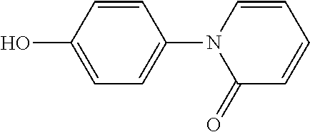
C1=C(O)C=CC(N2C(=O)C=CC=C2)=C1
